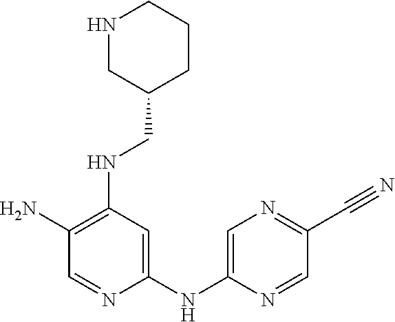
C1(N)=C(NCC2CCCNC2)C=C(NC2=CN=C(C#N)C=N2)N=C1
